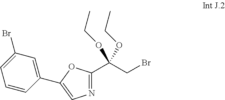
C(CBr)(OCC)(OCC)C1=NC=C(C2=CC(Br)=CC=C2)O1
